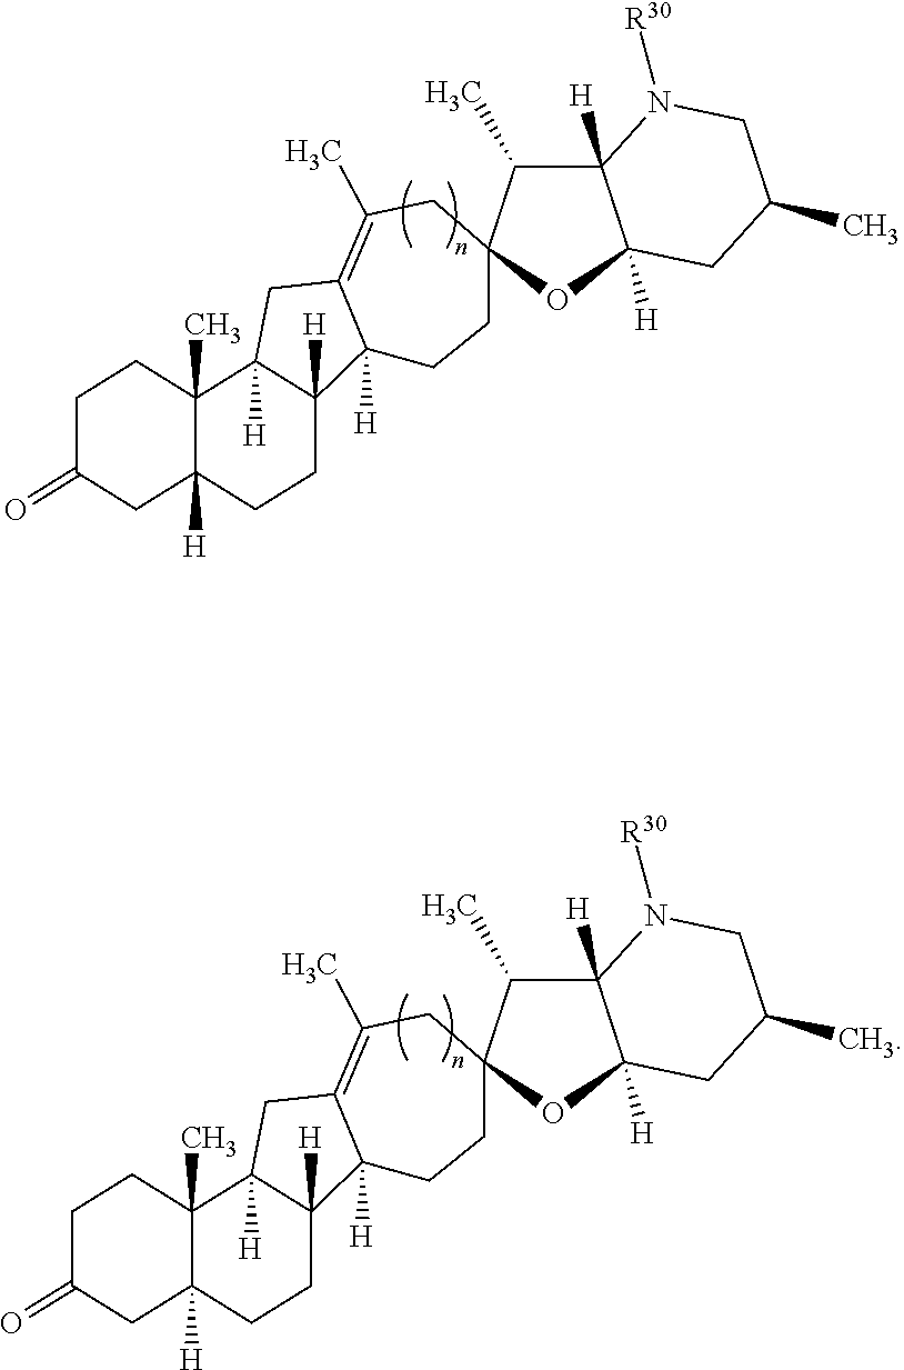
C1C(=O)CC2([H])C(C)(C1)C1([H])C([H])(CC2)C2([H])C(=C(C)CC3(CC2)C(C)C2([H])C([H])(O3)CC(C)CN2[R30])C1.C1C(=O)CC2([H])C(C)(C1)C1([H])C([H])(CC2)C2([H])C(=C(C)CC3(CC2)C(C)C2([H])C([H])(O3)CC(C)CN2[R30])C1
